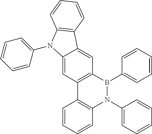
C12=C(B(C3=CC=CC=C3)N(C3=CC=CC=C3)C3=C1C=CC=C3)C=C1C(=C2)N(C2=CC=CC=C2)C2=C1C=CC=C2
